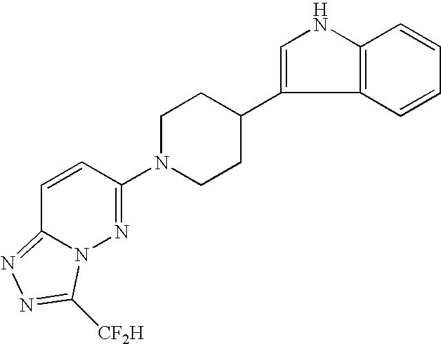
C1=CC(N2CCC(C3=CNC4=C3C=CC=C4)CC2)=NN2C1=NN=C2[CF2H]
